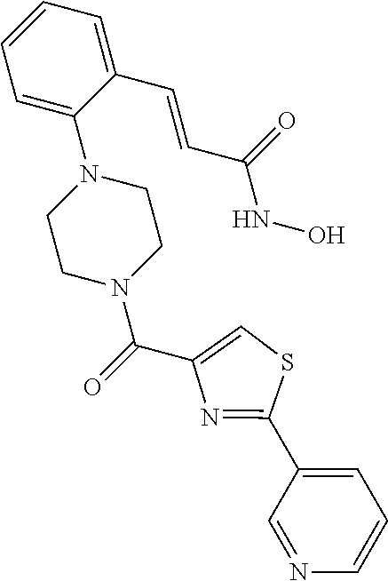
C1=C(N2CCN(C(=O)C3=CSC(C4=CC=CN=C4)=N3)CC2)C(C=CC(NO)=O)=CC=C1
